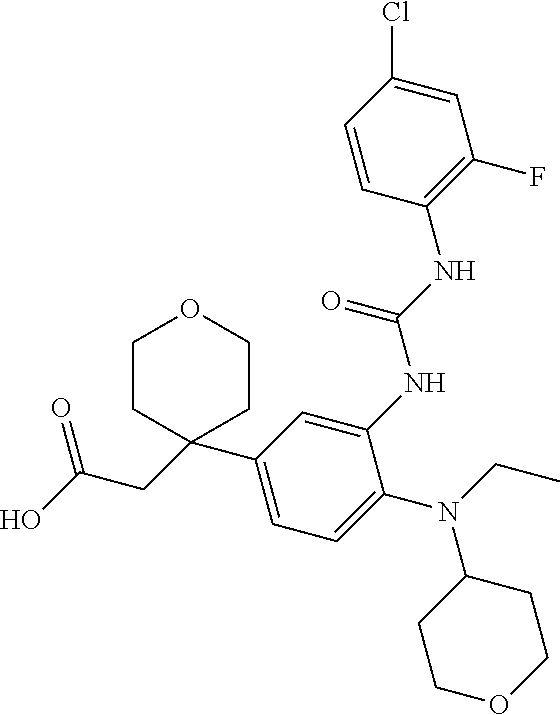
C1=C(N(C2CCOCC2)CC)C(NC(NC2=C(F)C=C(Cl)C=C2)=O)=CC(C2(CC(O)=O)CCOCC2)=C1
